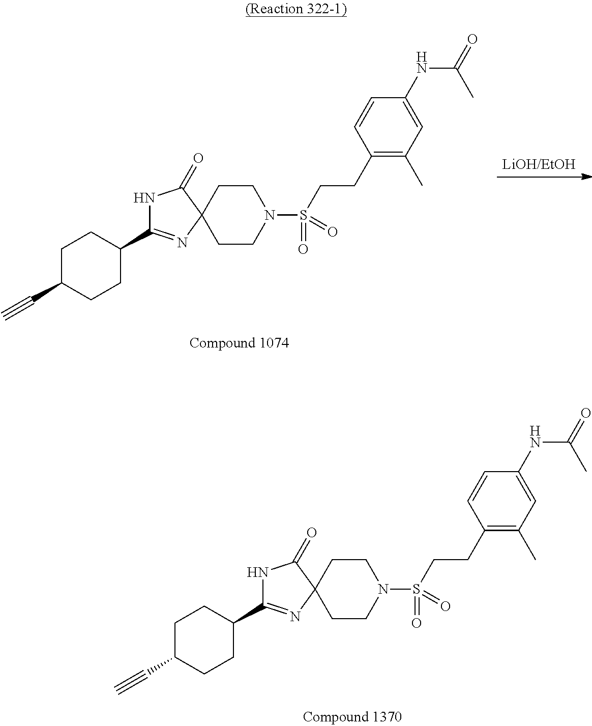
C1CC(C2=NC3(C(=O)N2)CCN(S(CCC2=C(C)C=C(NC(=O)C)C=C2)(=O)=O)CC3)CCC1C#C.C1CC(C2=NC3(C(=O)N2)CCN(S(CCC2=C(C)C=C(NC(=O)C)C=C2)(=O)=O)CC3)CCC1C#C
